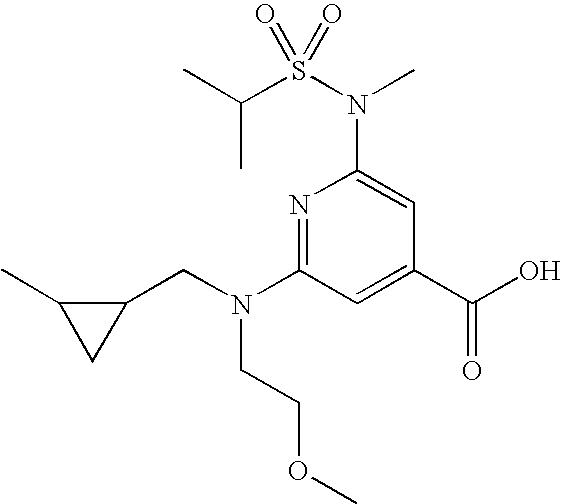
N1=C(N(CC2C(C)C2)CCOC)C=C(C(O)=O)C=C1N(C)S(C(C)C)(=O)=O
